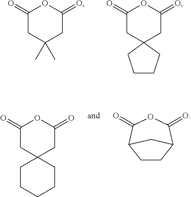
C1(=O)CC(C)(C)CC(=O)O1.C1(=O)CC2(CC(=O)O1)CCCC2.C1(=O)CC2(CC(=O)O1)CCCCC2.C1CC2C(=O)OC(=O)C1C2
